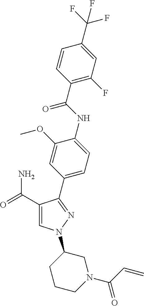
C1(C(=O)N)=CN(C2CCCN(C(C=C)=O)C2)N=C1C1=CC=C(NC(C2=C(F)C=C(C(F)(F)F)C=C2)=O)C(OC)=C1
